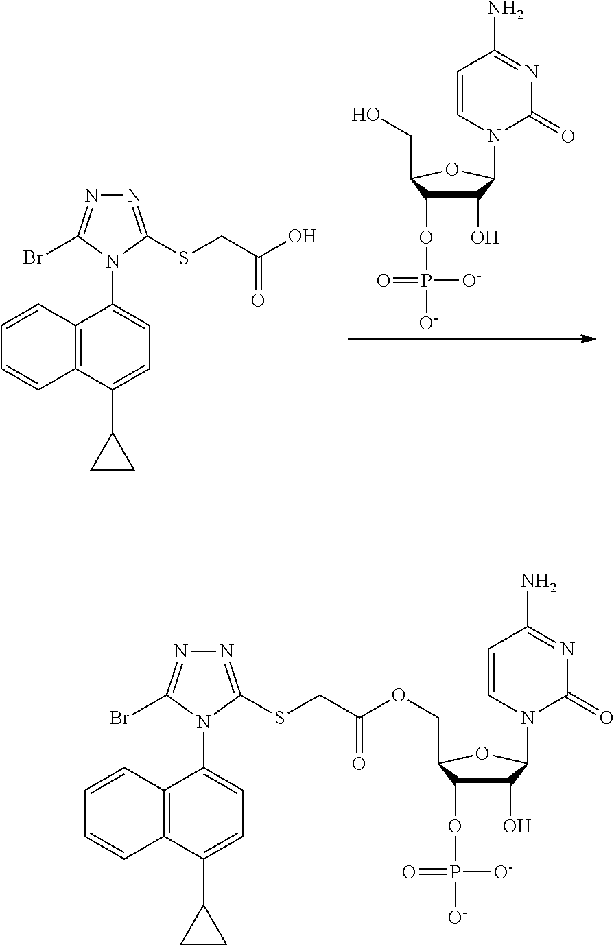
C1(O)C(OP([O-])([O-])=O)C(CO)OC1N1C=CC(N)=NC1=O.C12=C(C(C3CC3)=CC=C1N1C(Br)=NN=C1SCC(O)=O)C=CC=C2.C12=C(C(C3CC3)=CC=C1N1C(Br)=NN=C1SCC(=O)OCC1C(OP([O-])([O-])=O)C(O)C(N3C=CC(N)=NC3=O)O1)C=CC=C2
